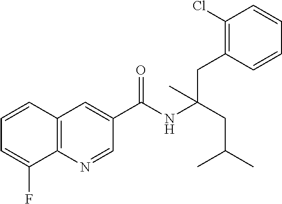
C1=CC2=C(C(F)=C1)N=CC(C(NC(CC(C)C)(CC1=C(Cl)C=CC=C1)C)=O)=C2
